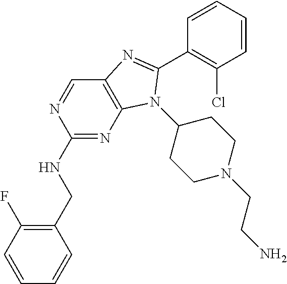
C1(CNC2=NC3=C(C=N2)N=C(C2=C(Cl)C=CC=C2)N3C2CCN(CCN)CC2)=C(F)C=CC=C1
